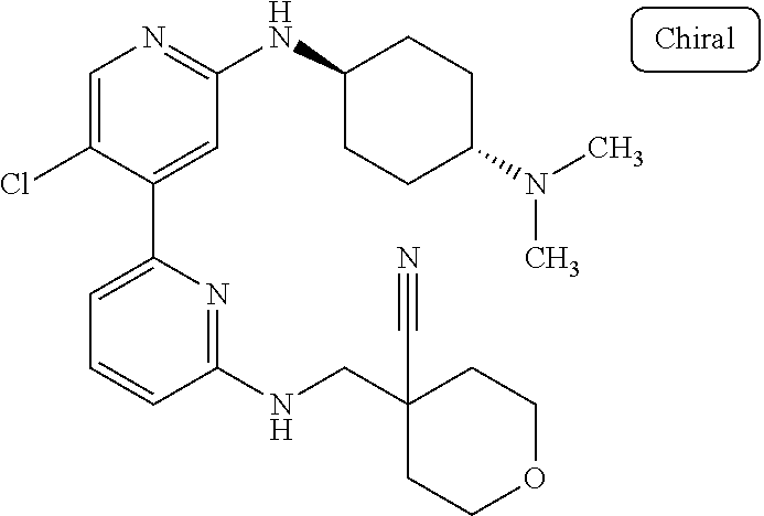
C1=C(Cl)C(C2=CC=CC(NCC3(C#N)CCOCC3)=N2)=CC(NC2CCC(N(C)C)CC2)=N1
